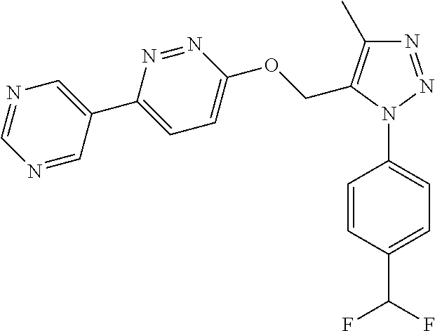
C1=CC(N2N=NC(C)=C2COC2=CC=C(C3=CN=CN=C3)N=N2)=CC=C1C(F)F
